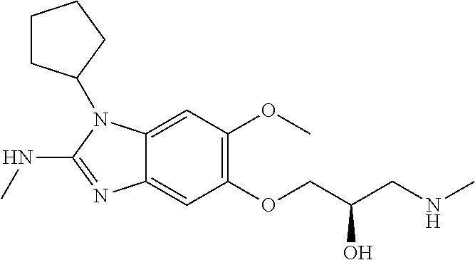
C1(OC)=C(OCC(CNC)O)C=C2C(=C1)N(C1CCCC1)C(NC)=N2
